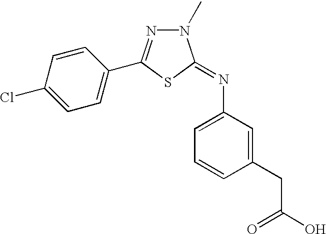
C1=C(Cl)C=CC(C2=NN(C)C(=NC3=CC=CC(CC(=O)O)=C3)S2)=C1
